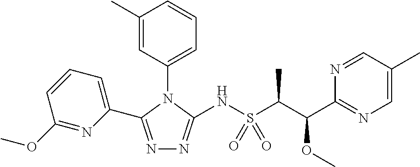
N1=C(C2=CC=CC(OC)=N2)N(C2=CC=CC(C)=C2)C(NS(C(C)C(OC)C2=NC=C(C)C=N2)(=O)=O)=N1
